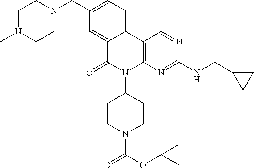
C1(CN2CCN(C)CC2)=CC=C2C(=C1)C(=O)N(C1CCN(C(OC(C)(C)C)=O)CC1)C1=C2C=NC(NCC2CC2)=N1
